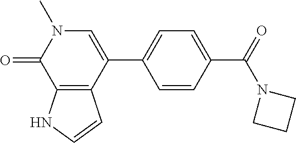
N1(C)C=C(C2=CC=C(C(N3CCC3)=O)C=C2)C2=C(C1=O)NC=C2
